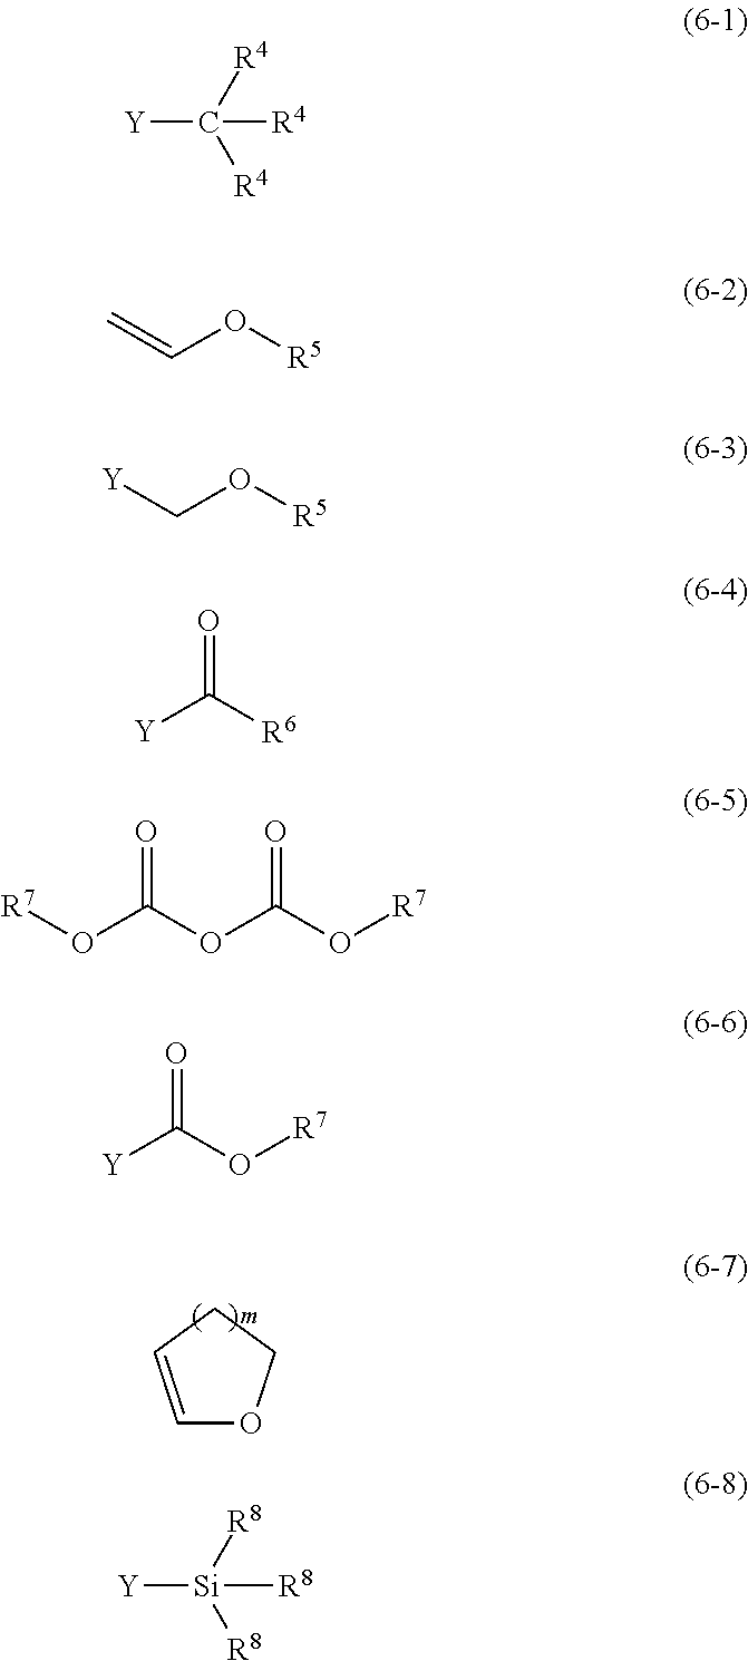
C1=CCCO1.[Y]C([R4])([R4])[R4].C=CO[R5].[Y]CO[R5].[Y]C([R6])=O.[R7]OC(OC(O[R7])=O)=O.[Y]C(O[R7])=O.[Y][Si]([R8])([R8])[R8]
